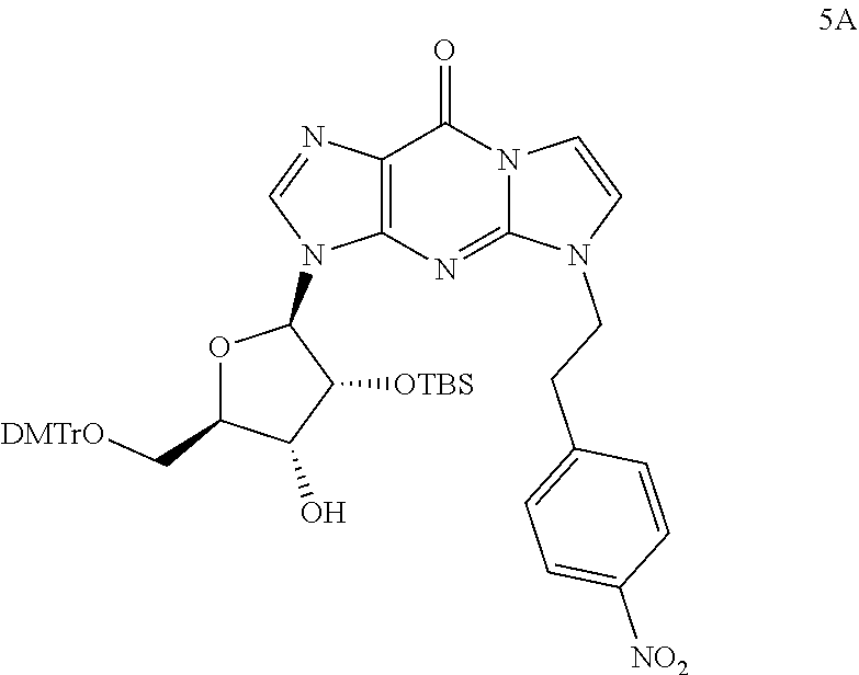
C12=C(N=C3N(C1=O)C=CN3CCC1=CC=C([NO2])C=C1)N(C1OC(C[DMTrO])C(O)C1[OTBS])C=N2
